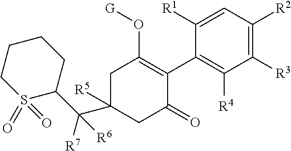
C1([R1])=CC([R2])=C([R3])C([R4])=C1C1=C(O[G])CC([R5])(C(C2S(=O)(=O)CCCC2)([R7])[R6])CC1=O
